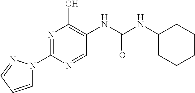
N1=C(N2C=CC=N2)N=CC(NC(=O)NC2CCCCC2)=C1O
